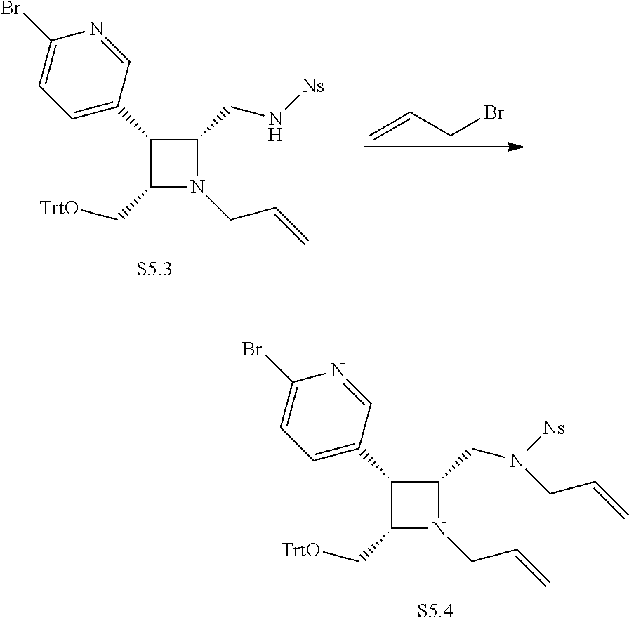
C1(C2=CC=C(Br)N=C2)C(C[TrtO])N(CC=C)C1CN[Ns].C=CCBr.C1(C2=CC=C(Br)N=C2)C(C[TrtO])N(CC=C)C1CN([Ns])CC=C
